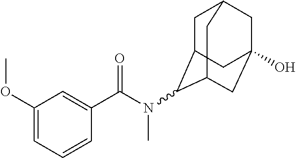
C1C2C(N(C(C3=CC(OC)=CC=C3)=O)C)C3CC(O)(CC1C3)C2
